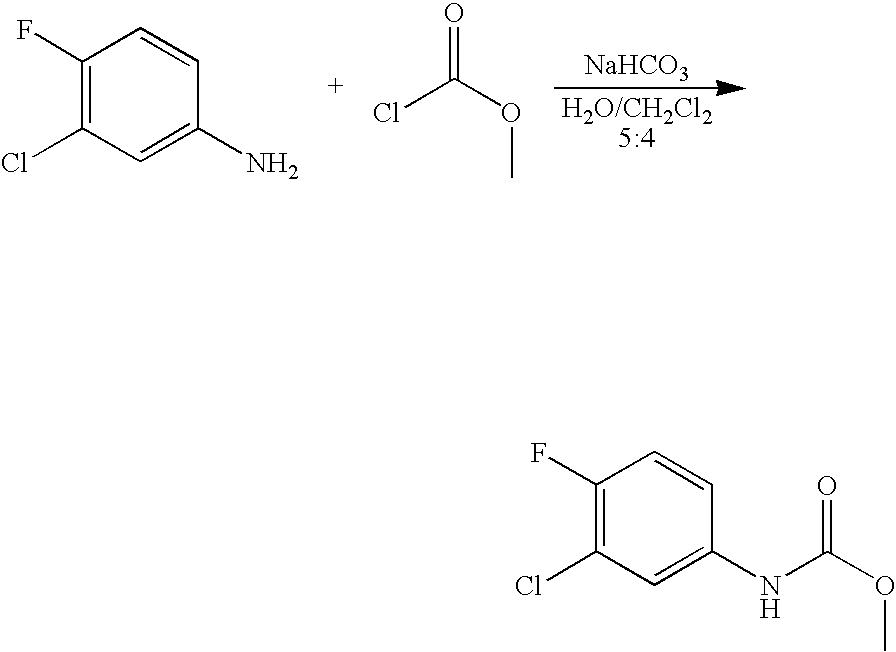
[NaHCO3].C1(F)=C(Cl)C=C(N)C=C1.C(Cl)(OC)=O.C1(F)=C(Cl)C=C(NC(OC)=O)C=C1
